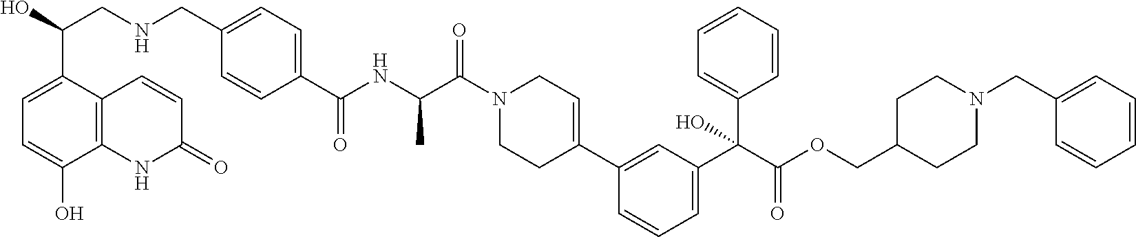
C(C(N1CCC(C2=CC(C(C(=O)OCC3CCN(CC4=CC=CC=C4)CC3)(C3=CC=CC=C3)O)=CC=C2)=CC1)=O)(NC(C1=CC=C(CNCC(O)C2=CC=C(O)C3=C2C=CC(=O)N3)C=C1)=O)C
